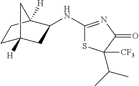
C1(NC2CC3([H])CCC2([H])C3)=NC(=O)C(C(C)C)([CF3])S1
